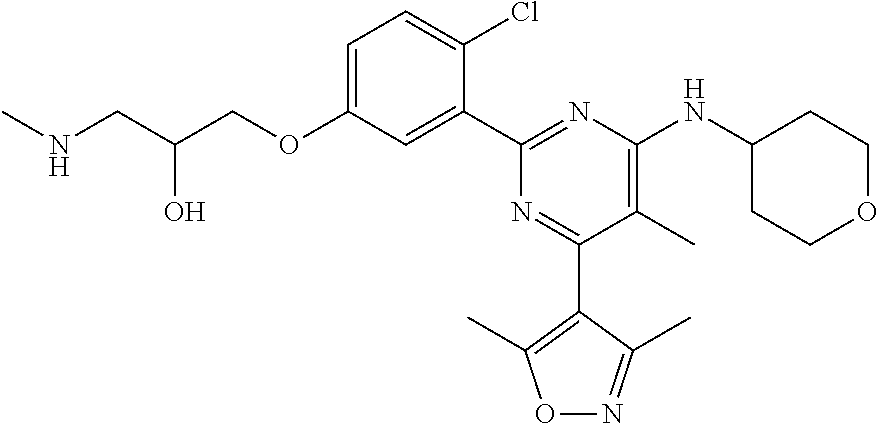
C1=C(OCC(CNC)O)C=C(C2=NC(NC3CCOCC3)=C(C)C(C3=C(C)ON=C3C)=N2)C(Cl)=C1
